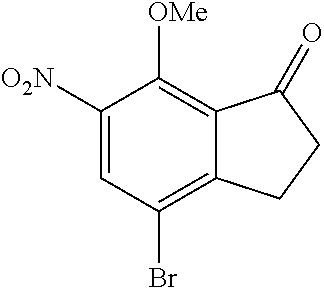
C1([O2N])=CC(Br)=C2C(=C1[OMe])C(=O)CC2
